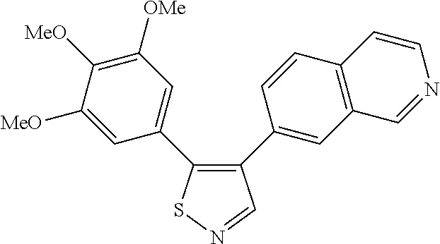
C1([MeO])=CC(C2=C(C3=CC4=C(C=C3)C=CN=C4)C=NS2)=CC([OMe])=C1[MeO]
